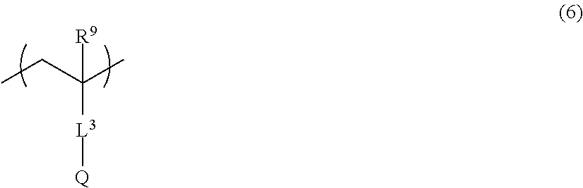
CCC(C)([R9])[L3][Q]
